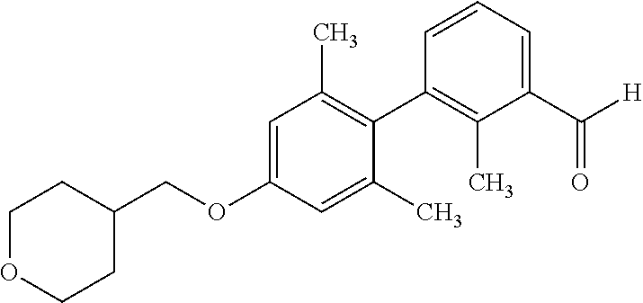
C1=C(OCC2CCOCC2)C=C(C)C(C2=C(C)C(C([H])=O)=CC=C2)=C1C
